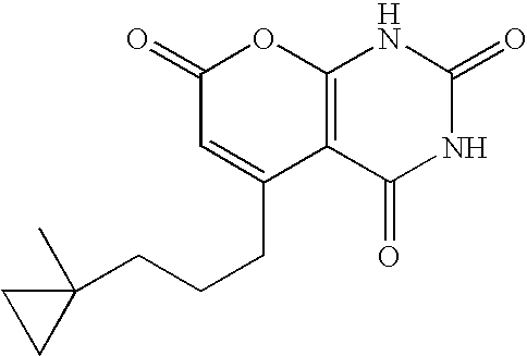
C12=C(C(=O)NC(=O)N1)C(CCCC1(C)CC1)=CC(=O)O2
